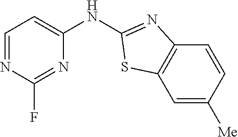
C1=NC(F)=NC(NC2=NC3=C(C=C([Me])C=C3)S2)=C1
